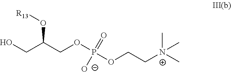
OCC(COP(OCC[N+](C)(C)C)(=O)[O-])O[R13]
